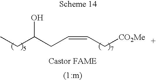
C(=CC[CO2Me])CC(CC)O.[Castor FAME]
